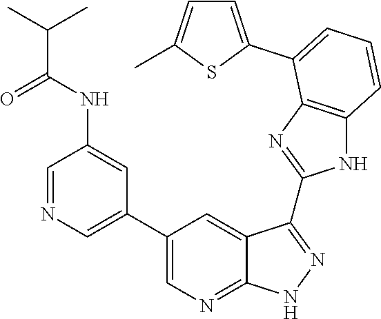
C1=NC=C(C2=CN=C3C(=C2)C(C2=NC4=C(N2)C=CC=C4C2=CC=C(C)S2)=NN3)C=C1NC(C(C)C)=O
